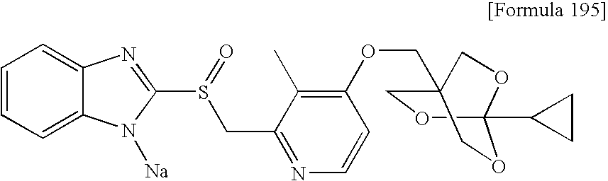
C12(C3CC3)OCC(COC3=C(C)C(CS(C4=NC5=CC=CC=C5N4[Na])=O)=NC=C3)(CO1)CO2
